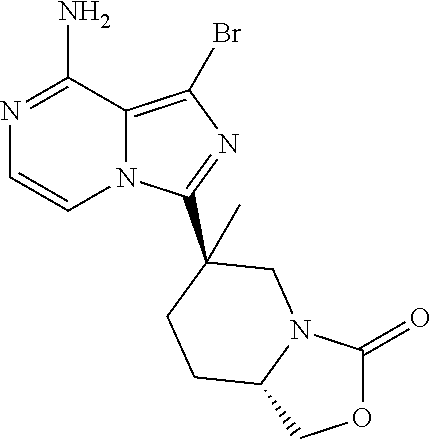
N1=C(N)C2=C(Br)N=C(C3(C)CN4C(=O)OCC4CC3)N2C=C1
